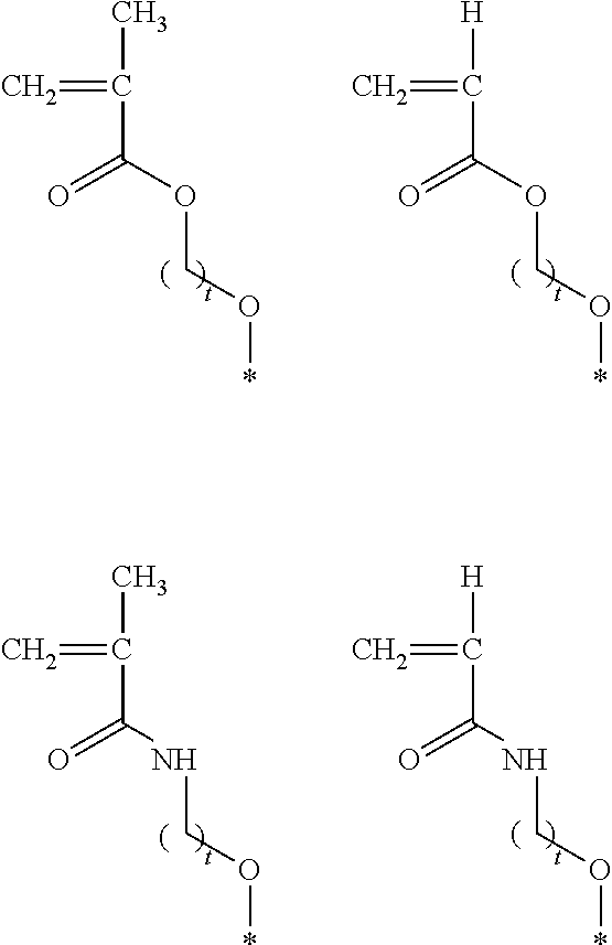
[H]C(=C)C(OCO*)=O.CC(=C)C(OCO*)=O.CC(=C)C(NCO*)=O.[H]C(=C)C(NCO*)=O
